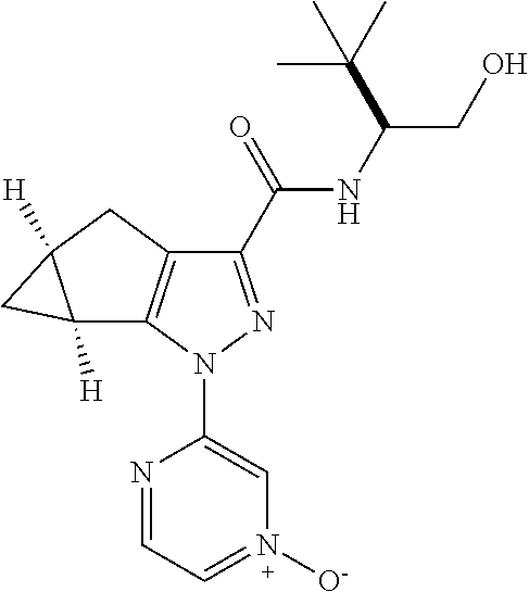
C12([H])C3=C(CC1([H])C2)C(C(=O)NC(CO)C(C)(C)C)=NN3C1=CN([O-])=CC=N1
